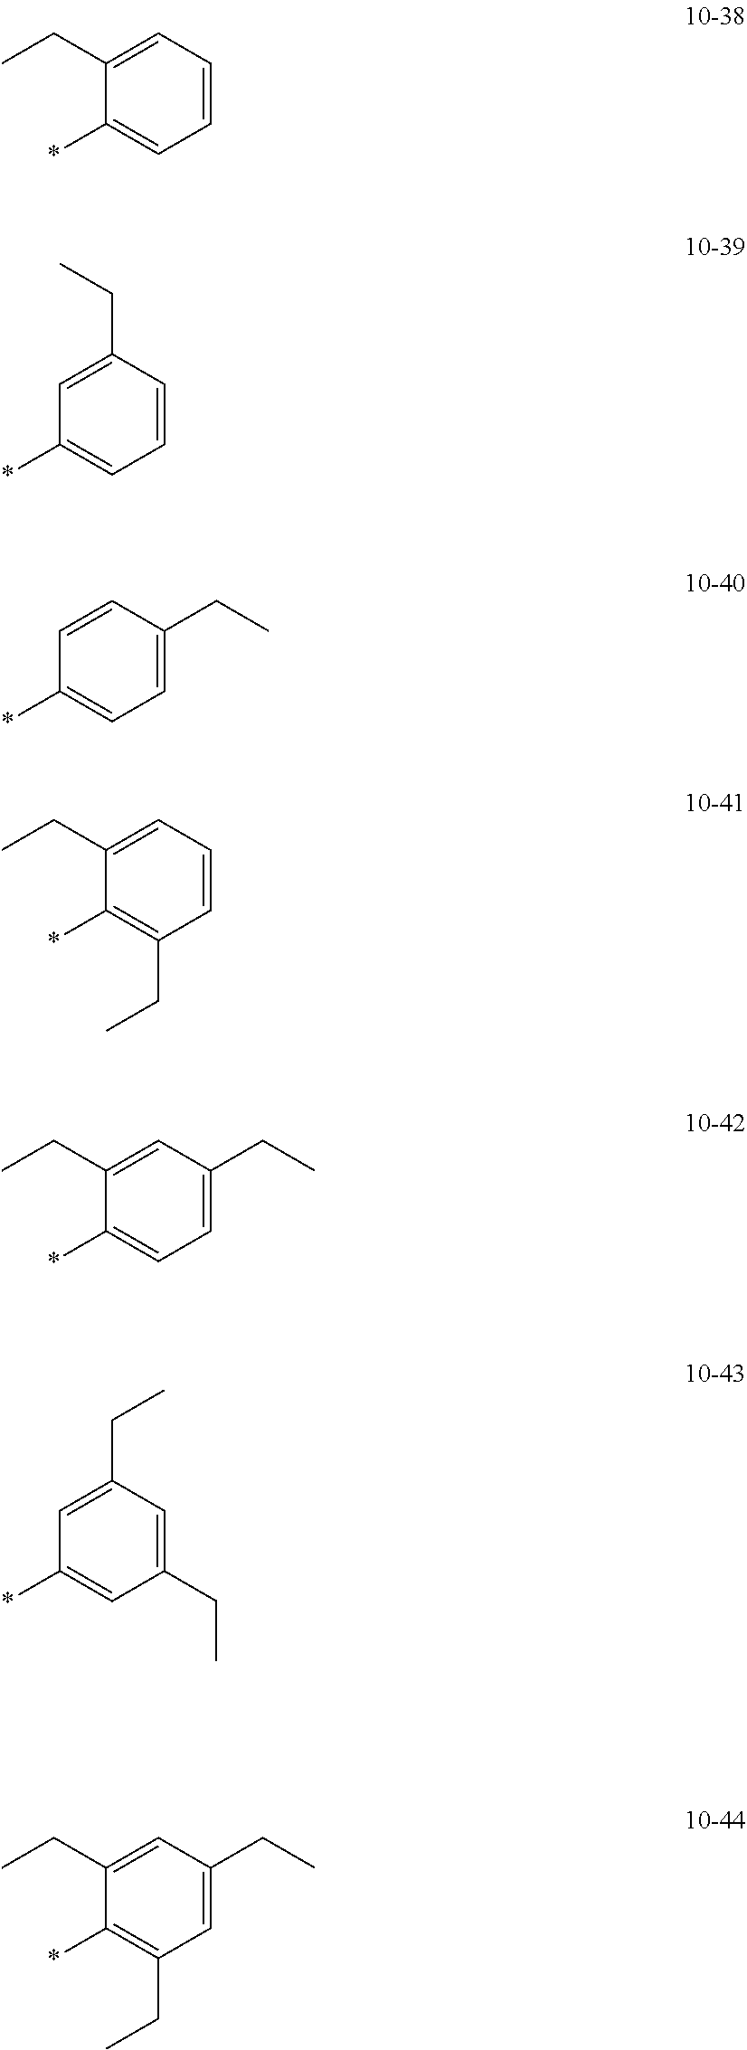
CCC1=CC=CC=C1*.C1=C(CC)C=CC=C1*.C1=CC(CC)=CC=C1*.C1(CC)=CC=CC(CC)=C1*.C1(CC)=CC(CC)=CC=C1*.C1=C(CC)C=C(CC)C=C1*.C1(CC)=CC(CC)=CC(CC)=C1*
